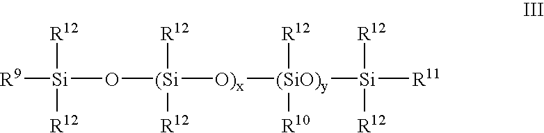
[R9][Si]([R12])([R12])O[(Si]([O)x][(SiO)y]([Si]([R11])([R12])[R12])([R12])[R10])([R12])[R12]
